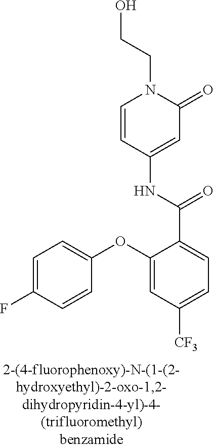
C1=CC(NC(C2=CC=C([CF3])C=C2OC2=CC=C(F)C=C2)=O)=CC(=O)N1CCO
